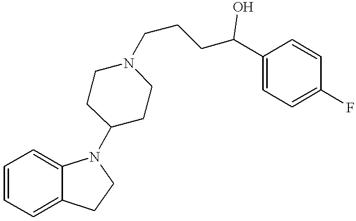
C1=CC=C2C(=C1)N(C1CCN(CCCC(C3=CC=C(F)C=C3)O)CC1)CC2
